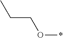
C(CO*)C
